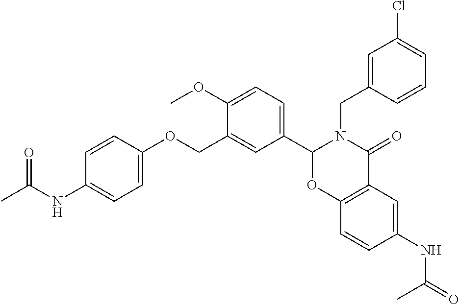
C12=C(C=CC(NC(C)=O)=C1)OC(C1=CC=C(OC)C(COC3=CC=C(NC(C)=O)C=C3)=C1)N(CC1=CC(Cl)=CC=C1)C2=O
